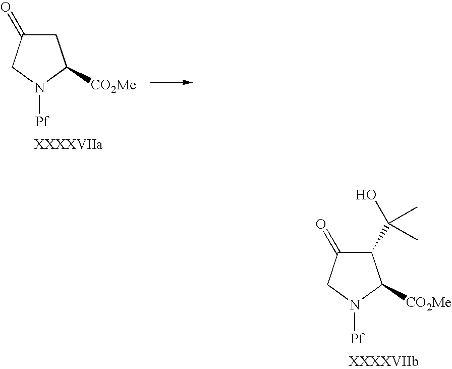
C1(C(O)(C)C)C(=O)CN([Pf])C1[CO2Me].C1C(=O)CN([Pf])C1[CO2Me]
